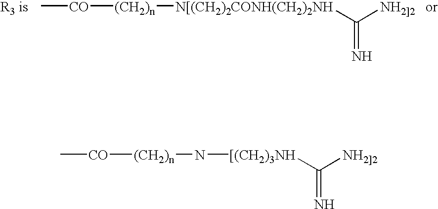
C[CO][(CH2)n][N[(CH2)2CONH(CH2)2NH]C([NH2]2])=N.C[CO][(CH2)n]N[[(CH2)3NH]C([NH2]2])=N
